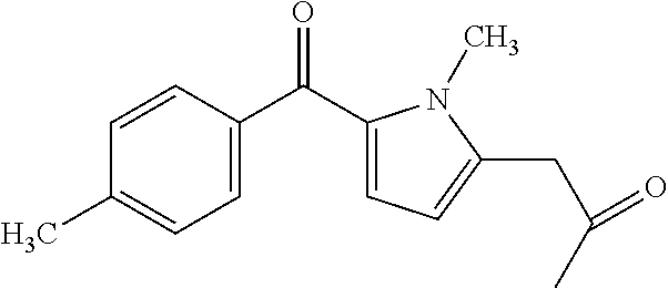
C1=C(C(C2=CC=C(C)C=C2)=O)N(C)C(CC(C)=O)=C1
